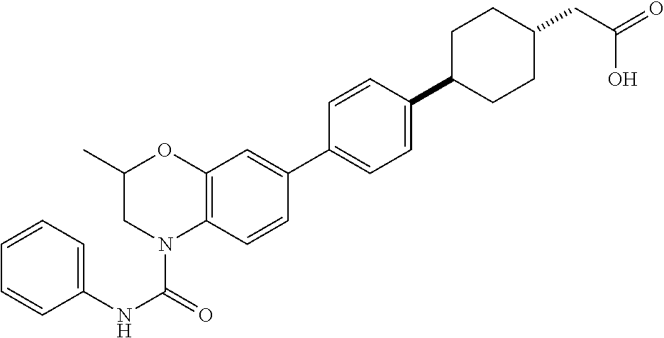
C1(NC(=O)N2C3=C(OC(C)C2)C=C(C2=CC=C(C4CCC(CC(=O)O)CC4)C=C2)C=C3)=CC=CC=C1
